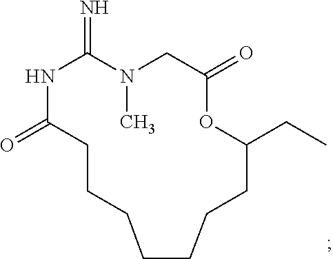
N1C(=O)CCCCCCCC(CC)OC(=O)CN(C)C1=N
